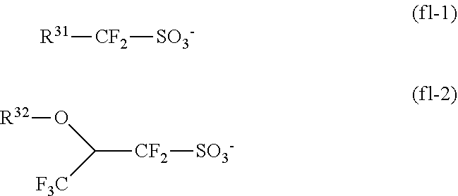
[R31][CF2][SO3-].[CF2](C(O[R32])[F3C])[SO3-]
